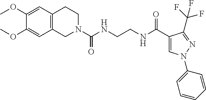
N1(C(NCCNC(C2=CN(C3=CC=CC=C3)N=C2C(F)(F)F)=O)=O)CCC2=C(C1)C=C(OC)C(OC)=C2
